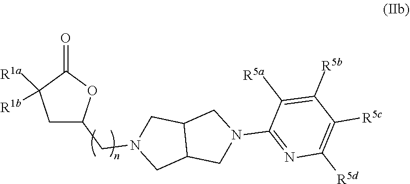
C1C(CN2CC3C(C2)CN(C2=NC([R5d])=C([R5c])C([R5b])=C2[R5a])C3)OC(=O)C1([R1b])[R1a]
